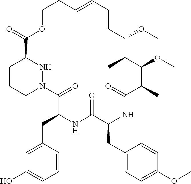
C1OC(=O)C2CCCN(N2)C(=O)C(CC2=CC(O)=CC=C2)NC(=O)C(CC2=CC=C(OC)C=C2)NC(=O)C(C)C(OC)C(C)C(OC)C=CC=CC1
